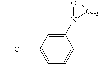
COC1=CC=CC(N(C)C)=C1
